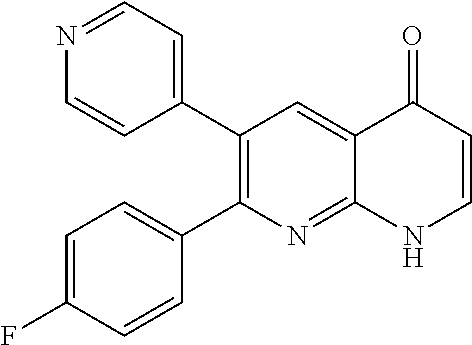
N1=CC=C(C2=C(C3=CC=C(F)C=C3)N=C3C(=C2)C(=O)C=CN3)C=C1
